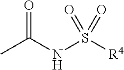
O=C(NS([R4])(=O)=O)C
